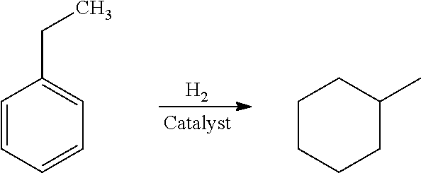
[H2].C1=CC=CC=C1CC.C1CCCC(C)C1
